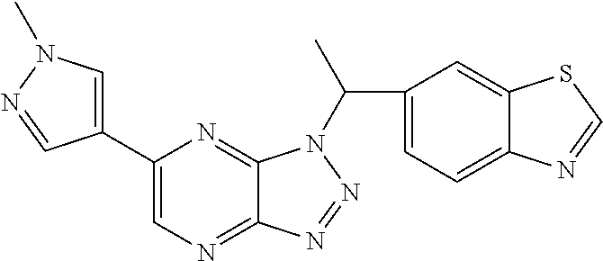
C1=C(C2=CN=C3C(=N2)N(C(C2=CC=C4C(=C2)SC=N4)C)N=N3)C=NN1C
